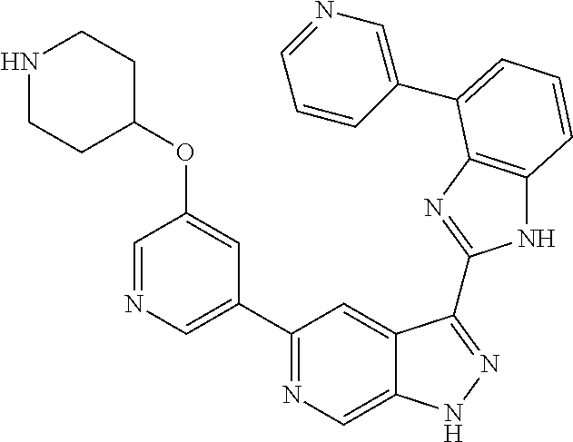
C1(C2=NC=C3C(=C2)C(C2=NC4=C(N2)C=CC=C4C2=CN=CC=C2)=NN3)=CN=CC(OC2CCNCC2)=C1
